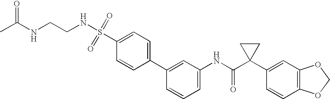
C1(C2=CC(NC(C3(C4=CC5=C(C=C4)OCO5)CC3)=O)=CC=C2)=CC=C(S(=O)(=O)NCCNC(C)=O)C=C1
